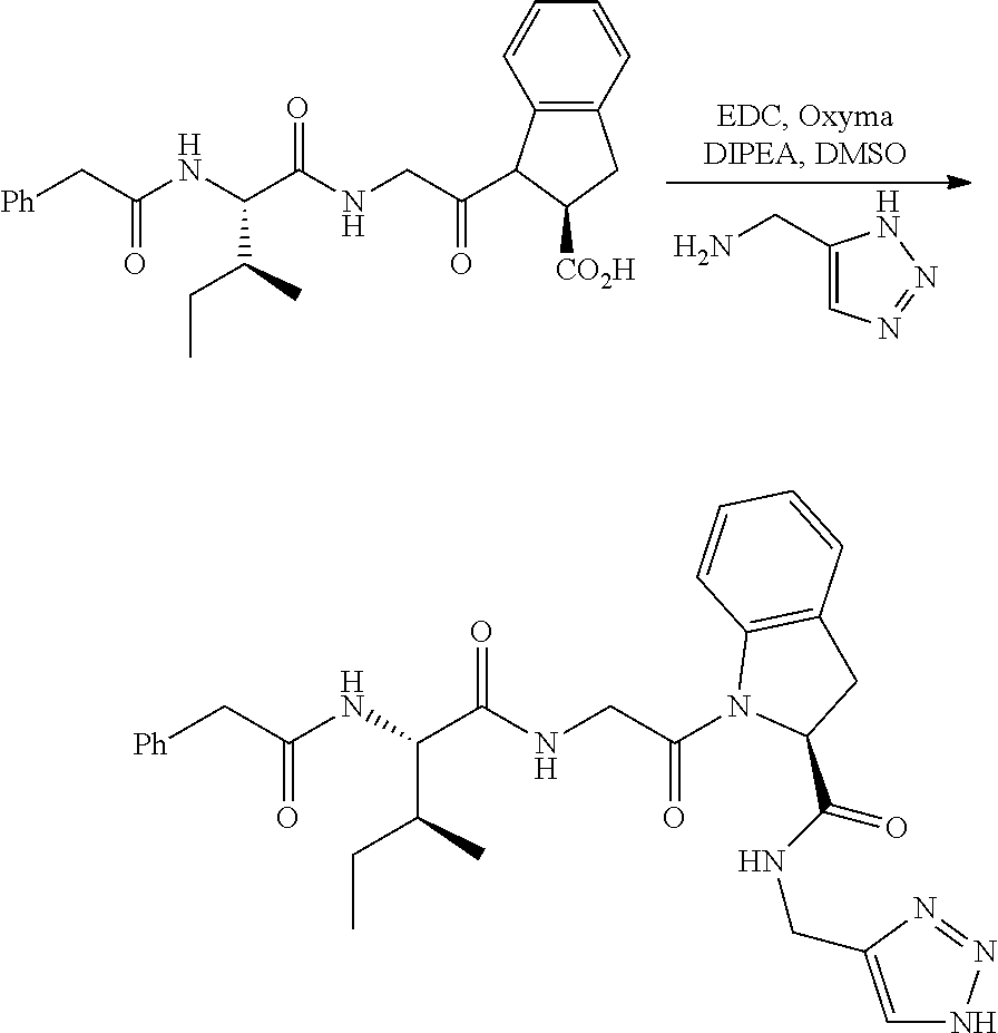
C1(CN)=CN=NN1.C12=C(C=CC=C1)CC([CO2H])C2C(=O)CNC(=O)C(C(CC)C)NC(=O)C[Ph].O=C(CNC(C(NC(=O)C[Ph])C(CC)C)=O)N1C(C(=O)NCC2=CNN=N2)CC2=C1C=CC=C2
